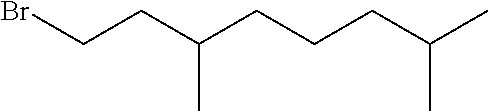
BrCCC(C)CCCC(C)C
